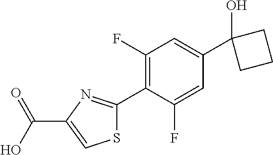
C1(F)=C(C2=NC(C(O)=O)=CS2)C(F)=CC(C2(O)CCC2)=C1
